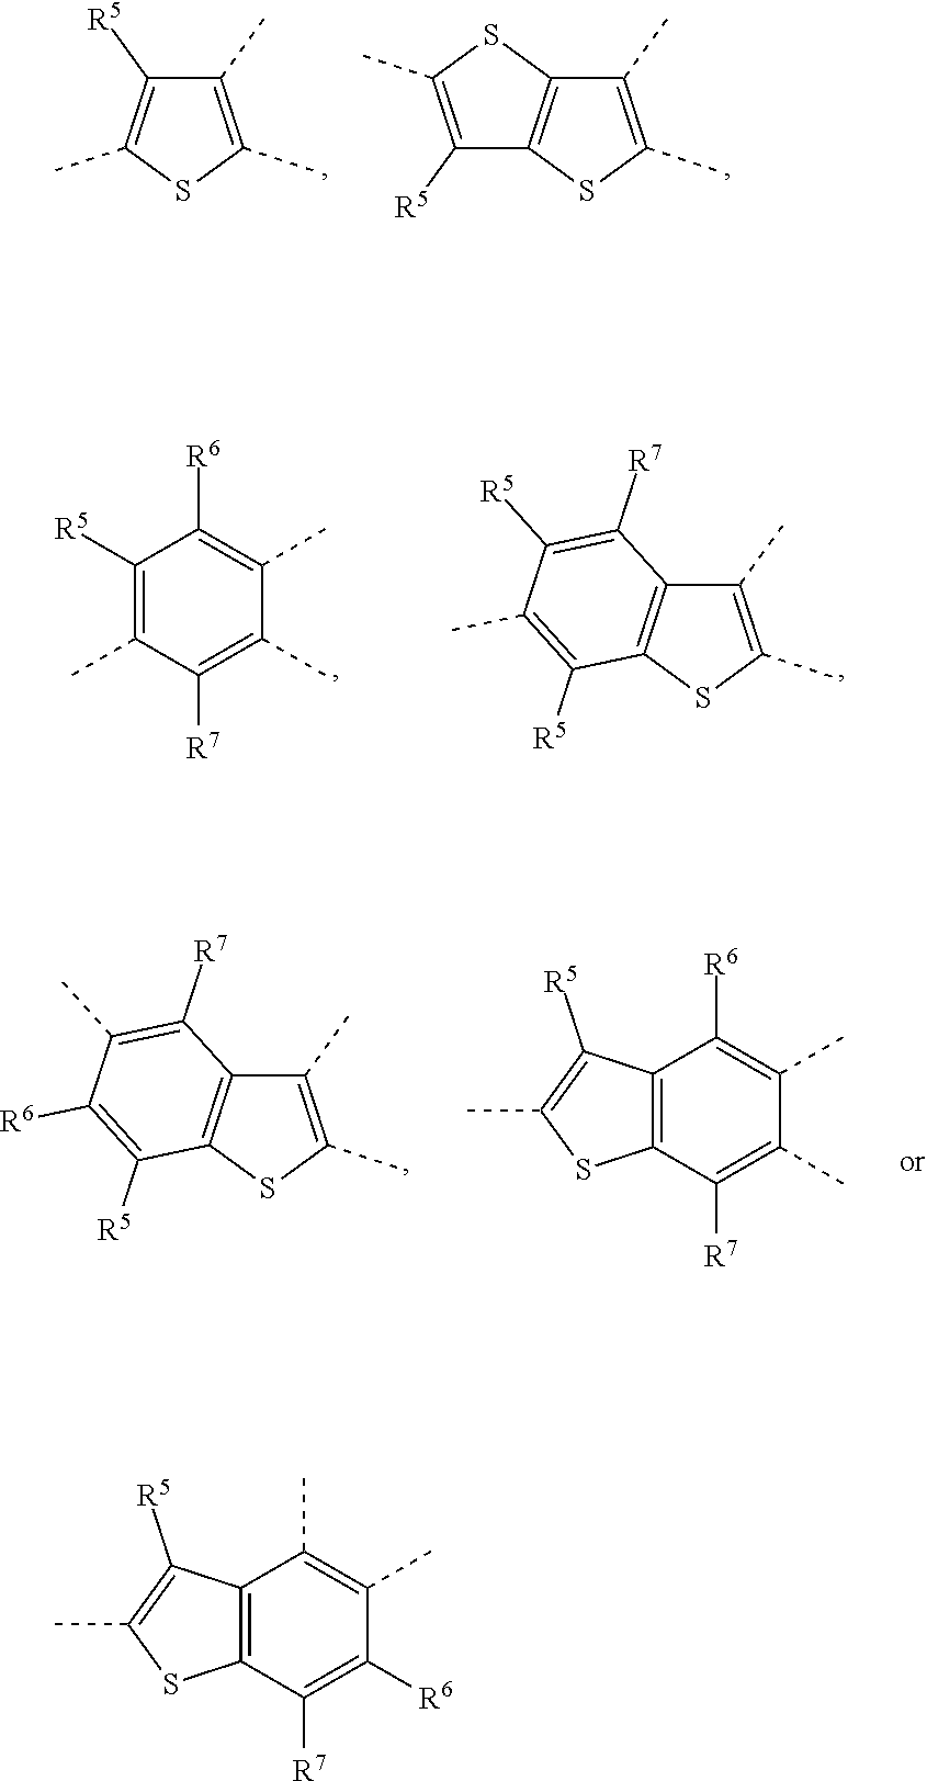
C1(C)=C(C)SC2=C1SC(C)=C2[R5].C1(C)=C(C)SC(C)=C1[R5].C1([R5])=C(C)C([R7])=C(C)C(C)=C1[R6].C1(C)=C(C)SC2=C1C([R7])=C([R5])C(C)=C2[R5].C1(C)=C(C)SC2=C1C([R7])=C(C)C([R6])=C2[R5].C12=C(C([R7])=C(C)C(C)=C1[R6])SC(C)=C2[R5].C12=C(C([R7])=C([R6])C(C)=C1C)SC(C)=C2[R5]
